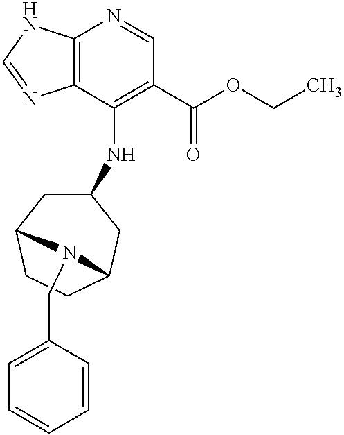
C12=C(C(NC3CC4CCC(C3)N4CC3=CC=CC=C3)=C(C(OCC)=O)C=N1)N=CN2
